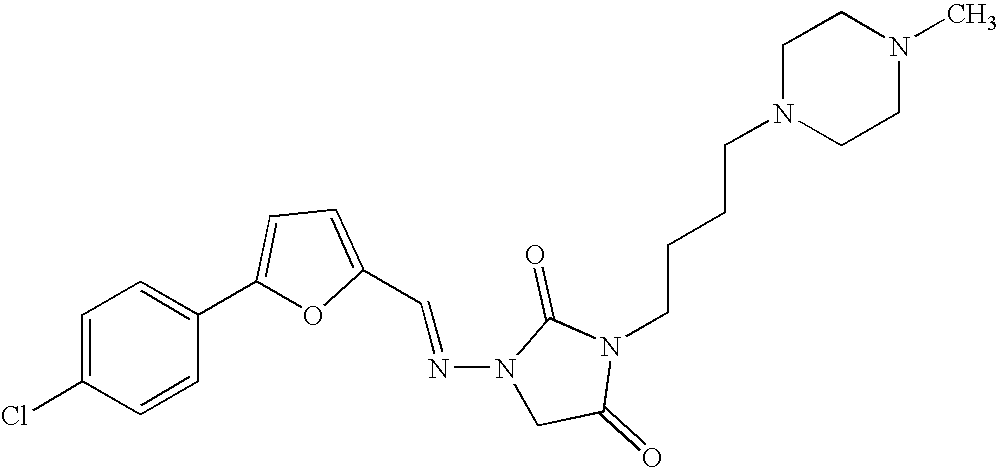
C1=C(Cl)C=CC(C2=CC=C(C=NN3CC(=O)N(CCCCN4CCN(C)CC4)C3=O)O2)=C1
